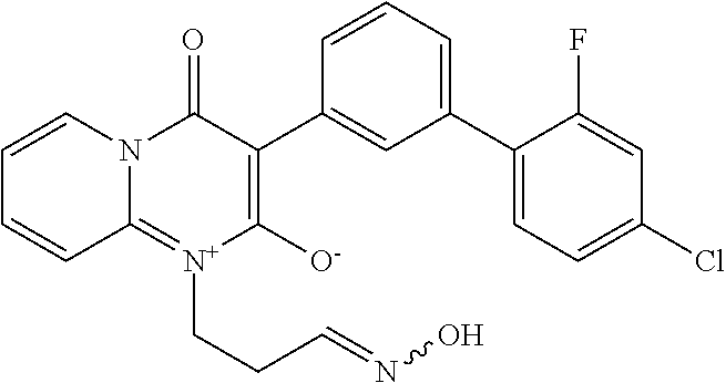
C1(C2=CC=C(Cl)C=C2F)=CC=CC(C2=C([O-])[N+](CCC=NO)=C3N(C=CC=C3)C2=O)=C1
